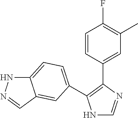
N1C=NC(C2=CC(C)=C(F)C=C2)=C1C1=CC=C2NN=CC2=C1
